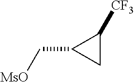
[MsO]CC1CC1[CF3]
